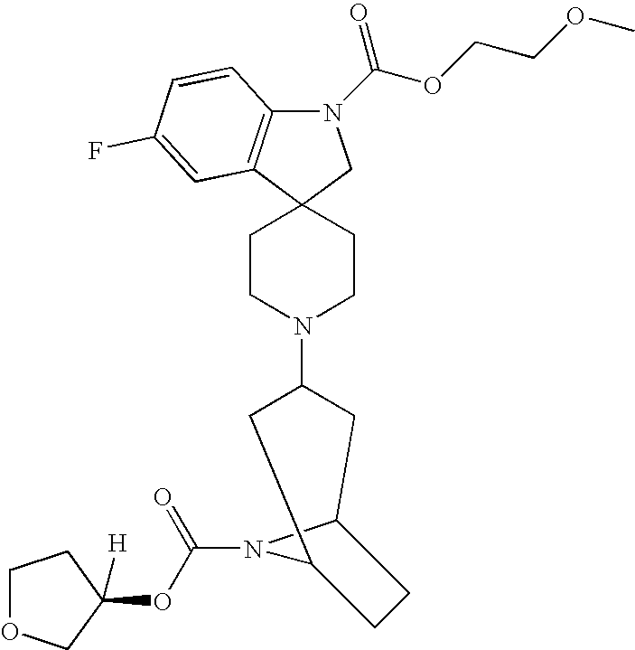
N1(C(OCCOC)=O)C2=C(C3(C1)CCN(C1CC4N(C(OC5([H])CCOC5)=O)C(C1)CC4)CC3)C=C(F)C=C2
